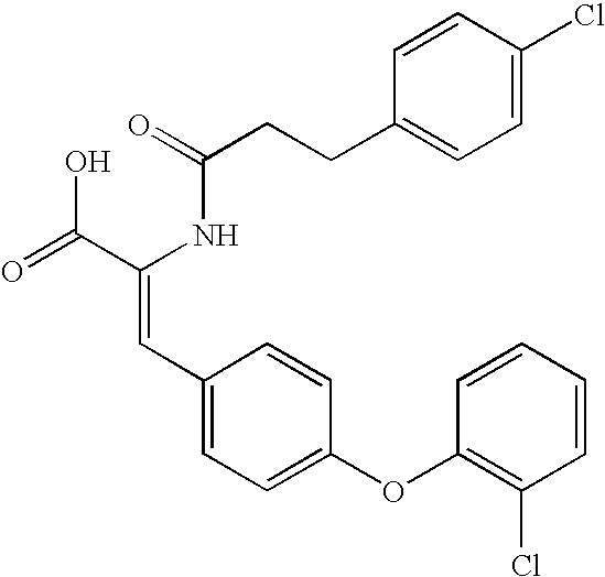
C(=O)(NC(C(=O)O)=CC1=CC=C(OC2=C(Cl)C=CC=C2)C=C1)CCC1=CC=C(Cl)C=C1
